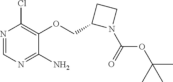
ClC1=C(OCC2N(C(=O)OC(C)(C)C)CC2)C(N)=NC=N1
